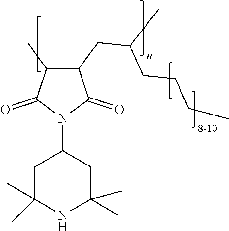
C1(CC(C)CCCC)C(C)C(=O)N(C2CC(C)(C)NC(C)(C)C2)C1=O
